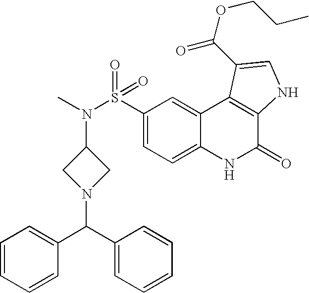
N(S(C1=CC=C2C(=C1)C1=C(C(=O)N2)NC=C1C(OCCC)=O)(=O)=O)(C)C1CN(C(C2=CC=CC=C2)C2=CC=CC=C2)C1
